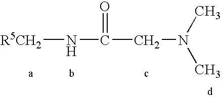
[R5CH2]NC(CN(C)C)=O
